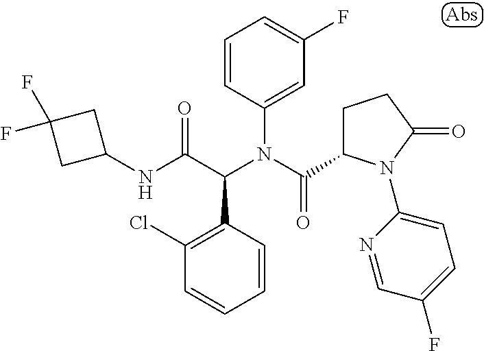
C1=CC(N(C(=O)C2CCC(=O)N2C2=CC=C(F)C=N2)C(C(NC2CC(F)(F)C2)=O)C2=C(Cl)C=CC=C2)=CC(F)=C1
